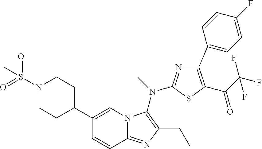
C1(C2CCN(S(=O)(=O)C)CC2)=CN2C(=NC(CC)=C2N(C)C2=NC(C3=CC=C(F)C=C3)=C(C(C(F)(F)F)=O)S2)C=C1
